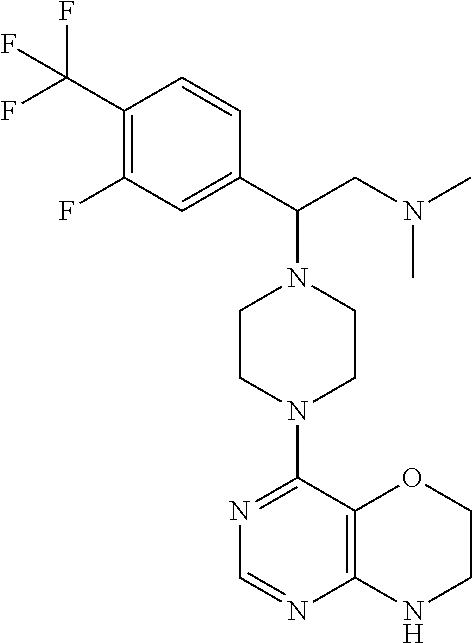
C1(C(F)(F)F)=C(F)C=C(C(CN(C)C)N2CCN(C3=NC=NC4=C3OCCN4)CC2)C=C1
